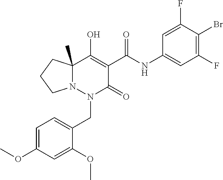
C12(C)N(N(CC3=CC=C(OC)C=C3OC)C(=O)C(C(NC3=CC(F)=C(Br)C(F)=C3)=O)=C1O)CCC2
